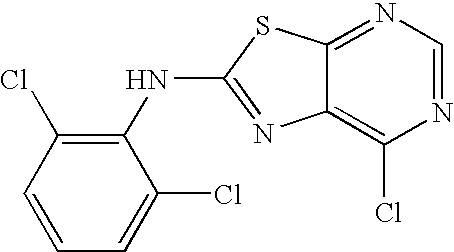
C12=NC=NC(Cl)=C1N=C(NC1=C(Cl)C=CC=C1Cl)S2
